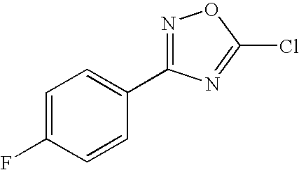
N1=C(C2=CC=C(F)C=C2)N=C(Cl)O1
